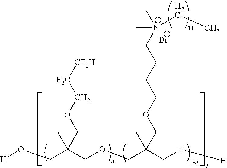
[Br-].O(CC(COCC(CO[H])(C)COCCCC[N+](CC)(C)C)(C)COC[F2C][CF2H])[H]
